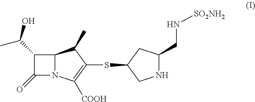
C1(C(O)C)C(=O)N2C1C(C)C(SC1CC(CN[SO2NH2])NC1)=C2[COOH]
